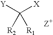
[Y]C([X])([R2])[R1]
